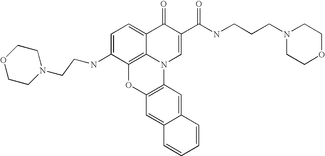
C1=C(NCCN2CCOCC2)C2=C3C(=C1)C(=O)C(C(NCCCN1CCOCC1)=O)=CN3C1=C(O2)C=C2C(=C1)C=CC=C2
